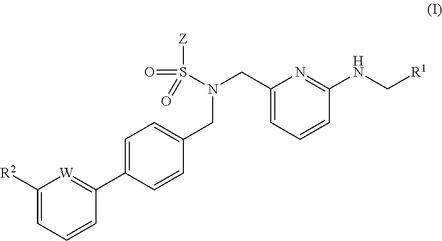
C1([R2])=CC=CC(C2=CC=C(CN(CC3=CC=CC(NC[R1])=N3)S([Z])(=O)=O)C=C2)=[W]1
